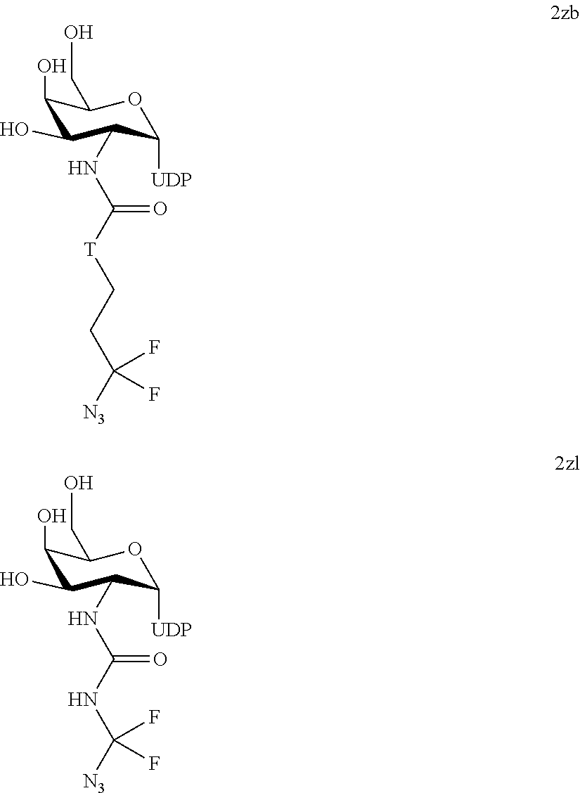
OC1C(O)C(NC(=O)NC([N3])(F)F)C([UDP])OC1CO.OC1C(O)C(NC(=O)[T]CCC([N3])(F)F)C([UDP])OC1CO
